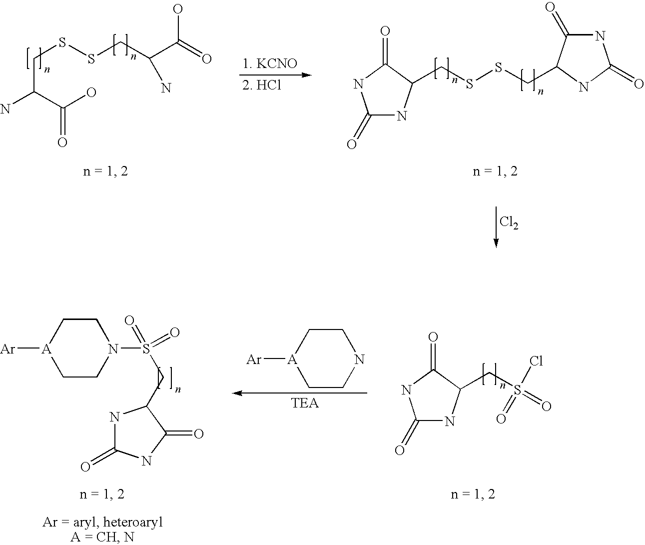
C(C(C(O)=O)N)SSCC(C(=O)O)N.C1(=O)NC(CSSCC2C(=O)NC(=O)N2)C(=O)N1.[Cl2].[A]1([Ar])CCNCC1.C1(=O)NC(CS(Cl)(=O)=O)C(=O)N1.[A]1([Ar])CCN(S(=O)(=O)CC2NC(=O)NC2=O)CC1
